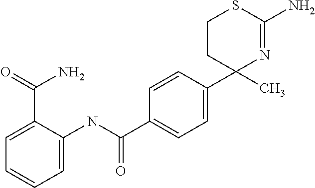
C1CC(C)(C2=CC=C(C(NC3=CC=CC=C3C(=O)N)=O)C=C2)N=C(N)S1
